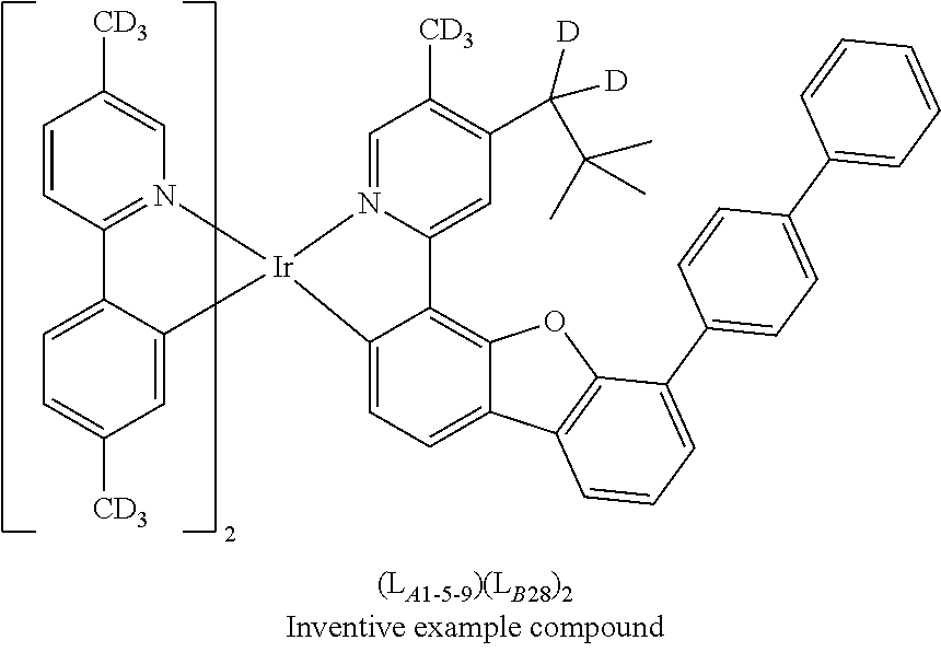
C1=CC2=N(C=C1[CD3])[Ir]1(C3=CC([CD3])=CC=C23)N2=CC([CD3])=C(C([D])(C(C)(C)C)[D])C=C2C2=C3C(=CC=C12)C1=C(O3)C(C2=CC=C(C3=CC=CC=C3)C=C2)=CC=C1
